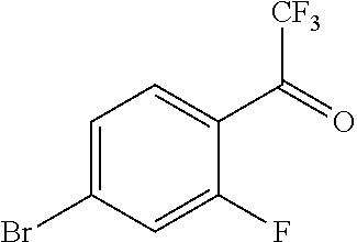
C1=C(Br)C=C(F)C(C(=O)[CF3])=C1
